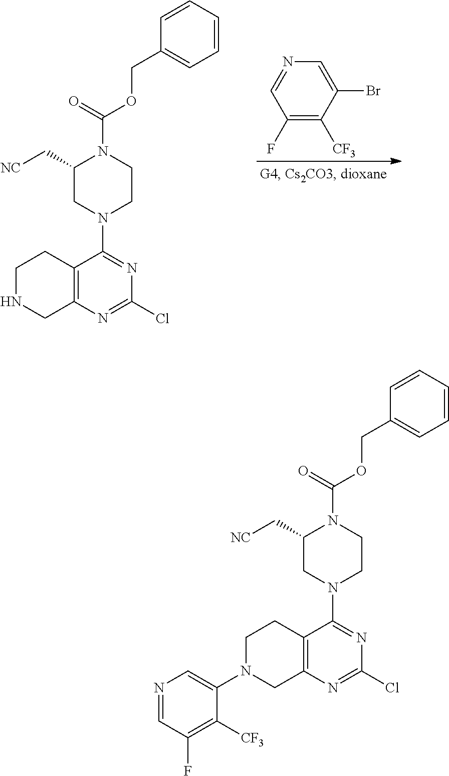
C1(F)=C([CF3])C(Br)=CN=C1.C1NCC2=C(C1)C(N1CC(C[NC])N(C(=O)OCC3=CC=CC=C3)CC1)=NC(Cl)=N2.C1N(C2=CN=CC(F)=C2[CF3])CC2=C(C1)C(N1CC(C[NC])N(C(=O)OCC3=CC=CC=C3)CC1)=NC(Cl)=N2
